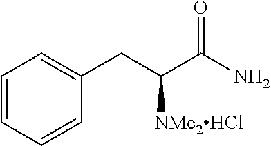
C1=CC=CC(CC([NMe2HCl])C(=O)N)=C1
